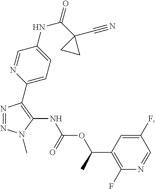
N1=NN(C)C(NC(OC(C2=C(F)N=CC(F)=C2)C)=O)=C1C1=CC=C(NC(=O)C2(C#N)CC2)C=N1
